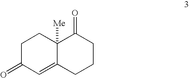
C1CC2([Me])C(=CC1=O)CCCC2=O
